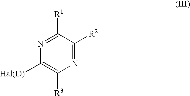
C1([R1])=NC([Hal(D)])=C([R3])N=C1[R2]
